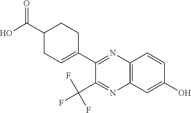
C1(C(O)=O)CC=C(C2=NC3=C(N=C2C(F)(F)F)C=C(O)C=C3)CC1
